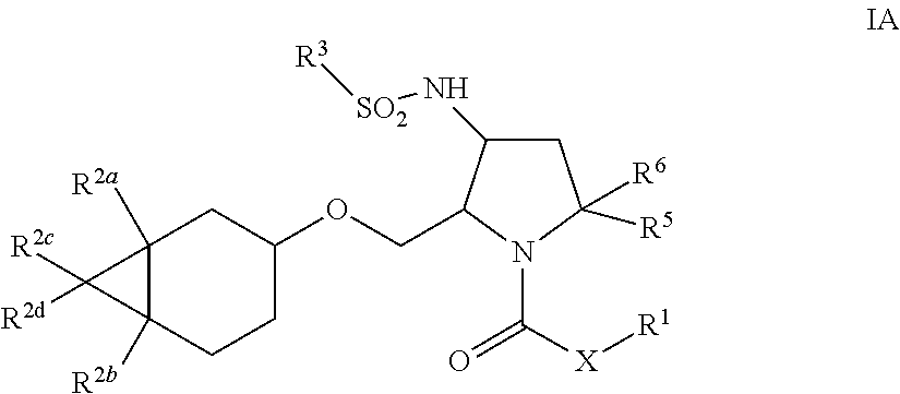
[R2d]C1([R2c])C2([R2b])C1([R2a])CC(OCC1C(N[SO2][R3])CC([R6])([R5])N1C([X][R1])=O)CC2
